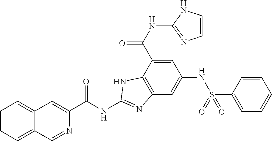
C1=CC=C2C(=C1)C=C(C(NC1=NC3=C(C(C(NC4=NC=CN4)=O)=CC(NS(C4=CC=CC=C4)(=O)=O)=C3)N1)=O)N=C2
